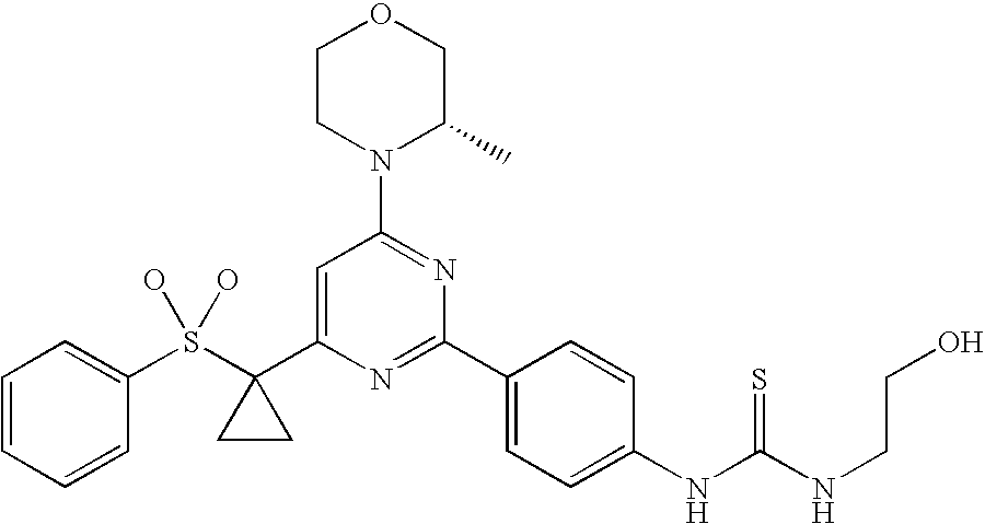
C1=CC=CC(S(C2(C3=CC(N4C(C)COCC4)=NC(C4=CC=C(NC(NCCO)=S)C=C4)=N3)CC2)(O)O)=C1
